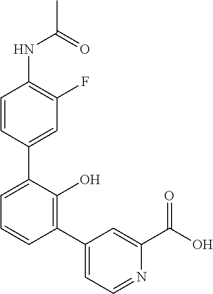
CC(=O)NC1=C(F)C=C(C2=CC=CC(C3=CC=NC(C(O)=O)=C3)=C2O)C=C1
